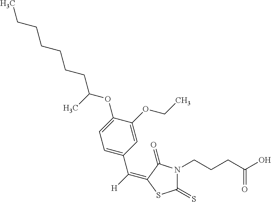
C([H])(C1=CC=C(OC(CCCCCCC)C)C(OCC)=C1)=C1C(=O)N(CCCC(O)=O)C(=S)S1
